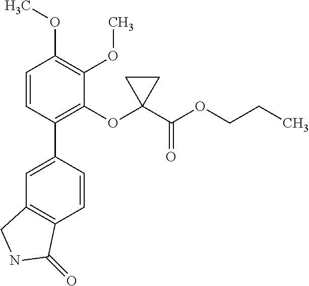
C1=C(C2=C(OC3(C(OCCC)=O)CC3)C(OC)=C(OC)C=C2)C=CC2=C1CNC2=O
